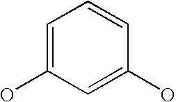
C1=C(O)C=C(O)C=C1
